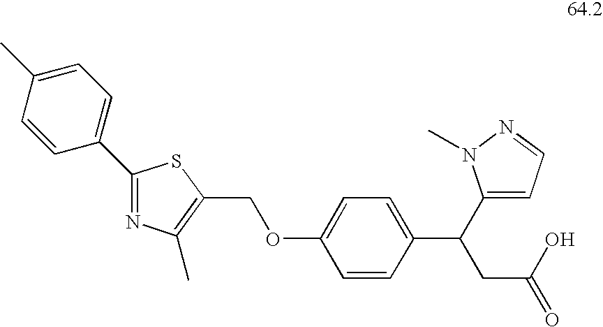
C1(OCC2=C(C)N=C(C3=CC=C(C)C=C3)S2)=CC=C(C(C2=CC=NN2C)CC(=O)O)C=C1
